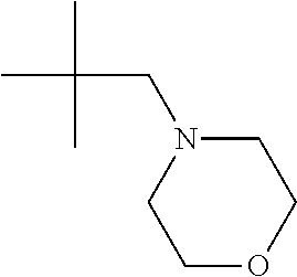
C(C(C)(C)C)N1CCOCC1
